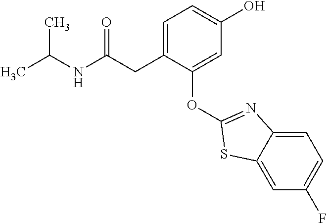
C1=C(CC(NC(C)C)=O)C(OC2=NC3=CC=C(F)C=C3S2)=CC(O)=C1
